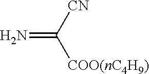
N=C([CN])[COO(nC4H9)]
